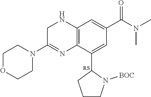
C1OCCN(C2=NC3=C(NC2)C=C(C(N(C)C)=O)C=C3C2CCCN2[BOC])C1
